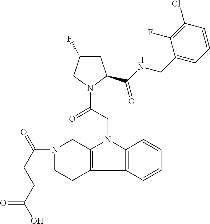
C1C(F)CN(C(CN2C3=C(C4=C2C=CC=C4)CCN(C(CCC(O)=O)=O)C3)=O)C1C(NCC1=CC=CC(Cl)=C1F)=O
